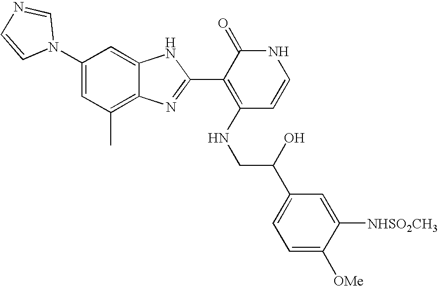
C1(C)=C2C(=CC(N3C=NC=C3)=C1)NC(C1=C(NCC(C3=CC=C([OMe])C([NHSO2CH3])=C3)O)C=CNC1=O)=N2
